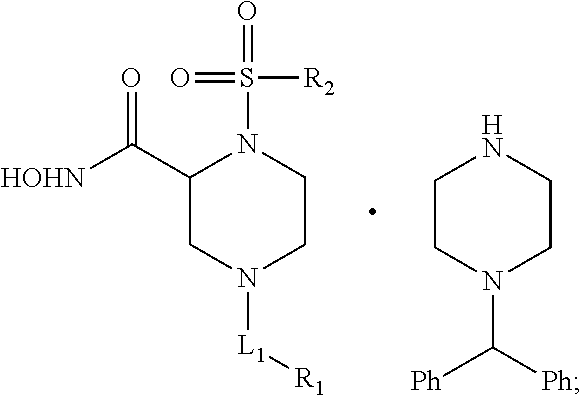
C1(C([HOHN])=O)CN([L1][R1])CCN1S(=O)(=O)[R2].C1CN(C([Ph])[Ph])CCN1
